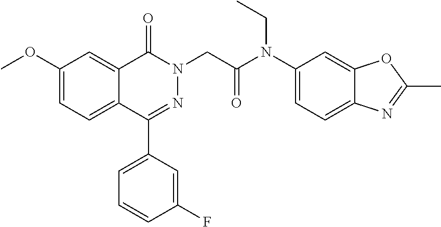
C12=CC(OC)=CC=C1C(C1=CC=CC(F)=C1)=NN(CC(=O)N(C1=CC=C3C(=C1)OC(C)=N3)CC)C2=O
